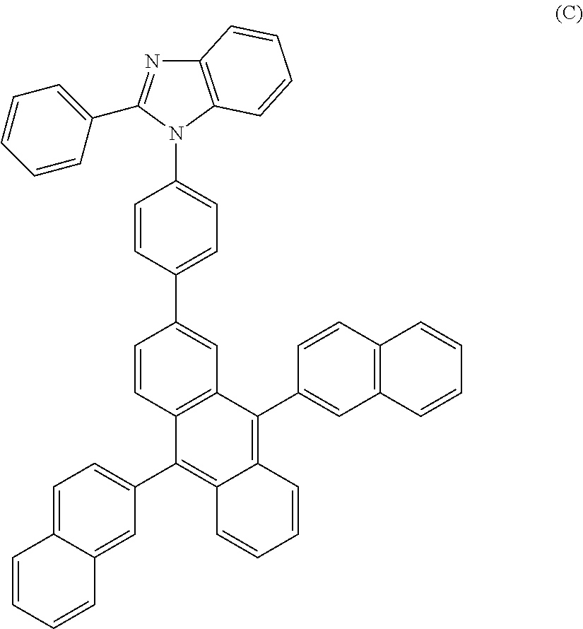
C1=CC=CC2=CC(C3=C4C(=C(C5=CC6=C(C=C5)C=CC=C6)C5=C3C=CC(C3=CC=C(N6C7=C(N=C6C6=CC=CC=C6)C=CC=C7)C=C3)=C5)C=CC=C4)=CC=C12
